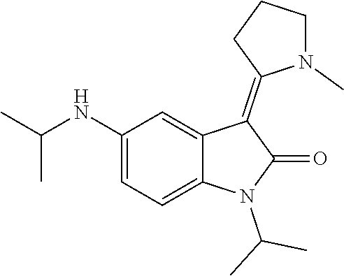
C1(NC(C)C)=CC=C2C(=C1)C(=C1N(C)CCC1)C(=O)N2C(C)C
